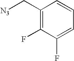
C1(F)=CC=CC(C[N3])=C1F
